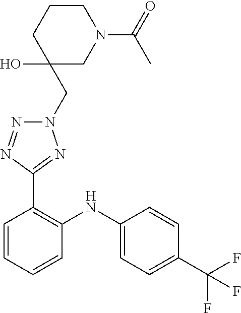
C1=CC(C(F)(F)F)=CC=C1NC1=C(C2=NN(CC3(O)CN(C(=O)C)CCC3)N=N2)C=CC=C1
